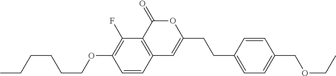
C1=CC2=C(C(F)=C1OCCCCCC)C(=O)OC(CCC1=CC=C(COCC)C=C1)=C2
